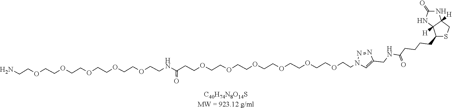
[C40H74N8O14SMW = 923.12 g/ml].N(C(=O)CCCCC1SCC2([H])NC(=O)NC12[H])CC1=CN(CCOCCOCCOCCOCCOCCOCCC(NCCOCCOCCOCCOCCOCCN)=O)N=N1
